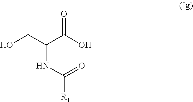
OCC(C(O)=O)NC(=O)[R1]
